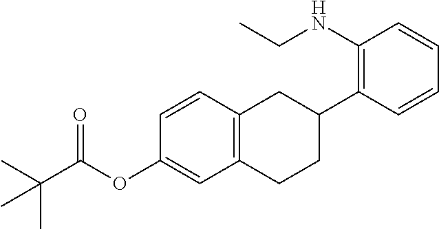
C12=C(C=CC(OC(C(C)(C)C)=O)=C1)CC(C1=C(NCC)C=CC=C1)CC2
